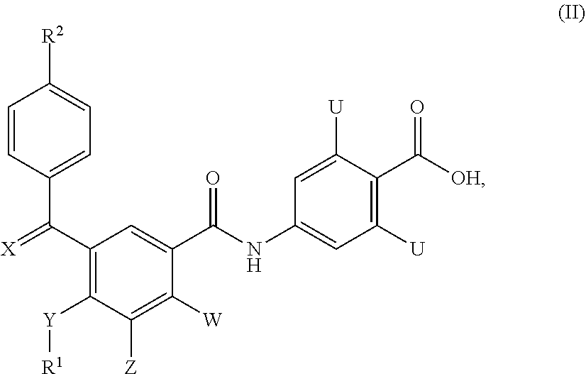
C1=CC(C(C2=C([Y][R1])C([Z])=C([W])C(C(=O)NC3=CC([U])=C(C(=O)[OH])C([U])=C3)=C2)=[X])=CC=C1[R2]
